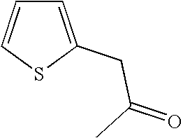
C1=C(CC(=O)C)SC=C1
